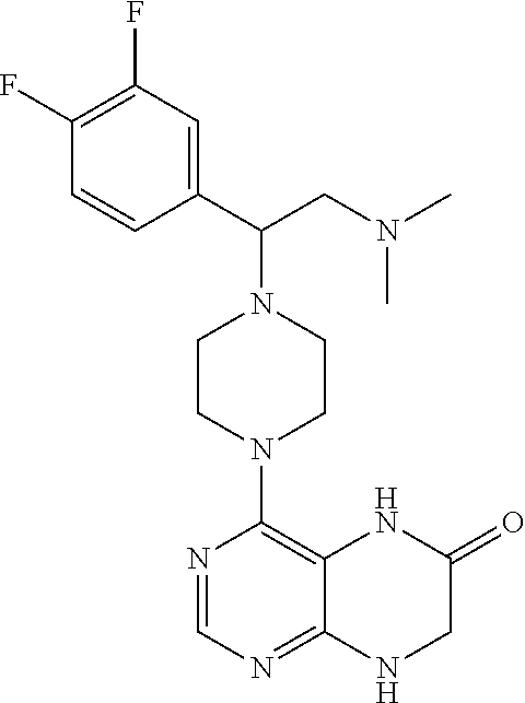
C1(C(CN(C)C)N2CCN(C3=C4C(=NC=N3)NCC(=O)N4)CC2)=CC(F)=C(F)C=C1
